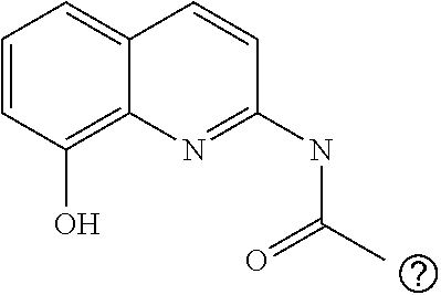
C1=CC(O)=C2C(=C1)C=CC(NC(C)=O)=N2
